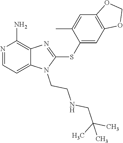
C12=CC=NC(N)=C1N=C(SC1=CC3=C(C=C1C)OCO3)N2CCNCC(C)(C)C
